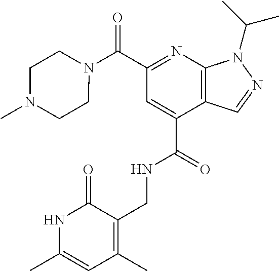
C1N(C(C2=NC3=C(C(C(=O)NCC4=C(C)C=C(C)NC4=O)=C2)C=NN3C(C)C)=O)CCN(C)C1
